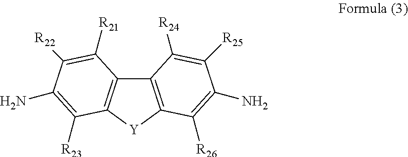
C12=C([Y]C3=C1C([R21])=C([R22])C(N)=C3[R23])C([R26])=C(N)C([R25])=C2[R24]
